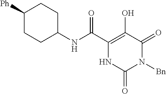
C(C1=C(O)C(=O)N([Bn])C(=O)N1)(=O)NC1CCC([Ph])CC1
